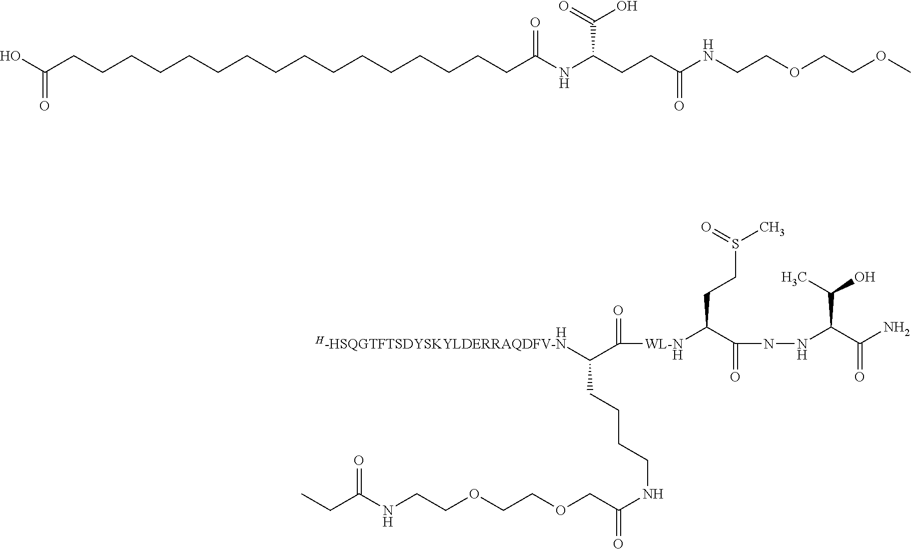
[H].C(NCCOCCOCC(=O)NCCCCC([H-HSQGTFTSDYSKYLDERRAQDFV-N])C([WL-N]C(C(=O)NNC(C(N)=O)C(C)O)CCS(C)=O)=O)(=O)CC.[H].C(CCCCCCC(NC(CCC(NCCOCCOC)=O)C(O)=O)=O)CCCCCCCCCC(O)=O
